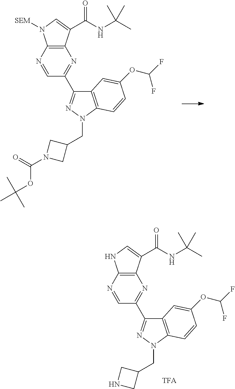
C12=C(N=CC(C3=NN(CC4CN(C(OC(C)(C)C)=O)C4)C4=C3C=C(OC(F)F)C=C4)=N1)N([SEM])C=C2C(NC(C)(C)C)=O.C12=C(N=CC(C3=NN(CC4CNC4)C4=C3C=C(OC(F)F)C=C4)=N1)NC=C2C(NC(C)(C)C)=O
